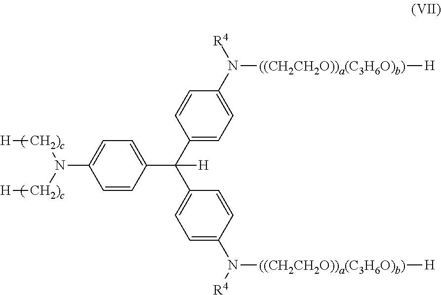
N(C1=CC=C(C(C2=CC=C(N([((CH2CH2O))a(C3H6O)b)][H])[R4])C=C2)(C2=CC=C(N([((CH2CH2O))a(C3H6O)b)][H])[R4])C=C2)[H])C=C1)([CH2)c][H])[CH2)c][H]
